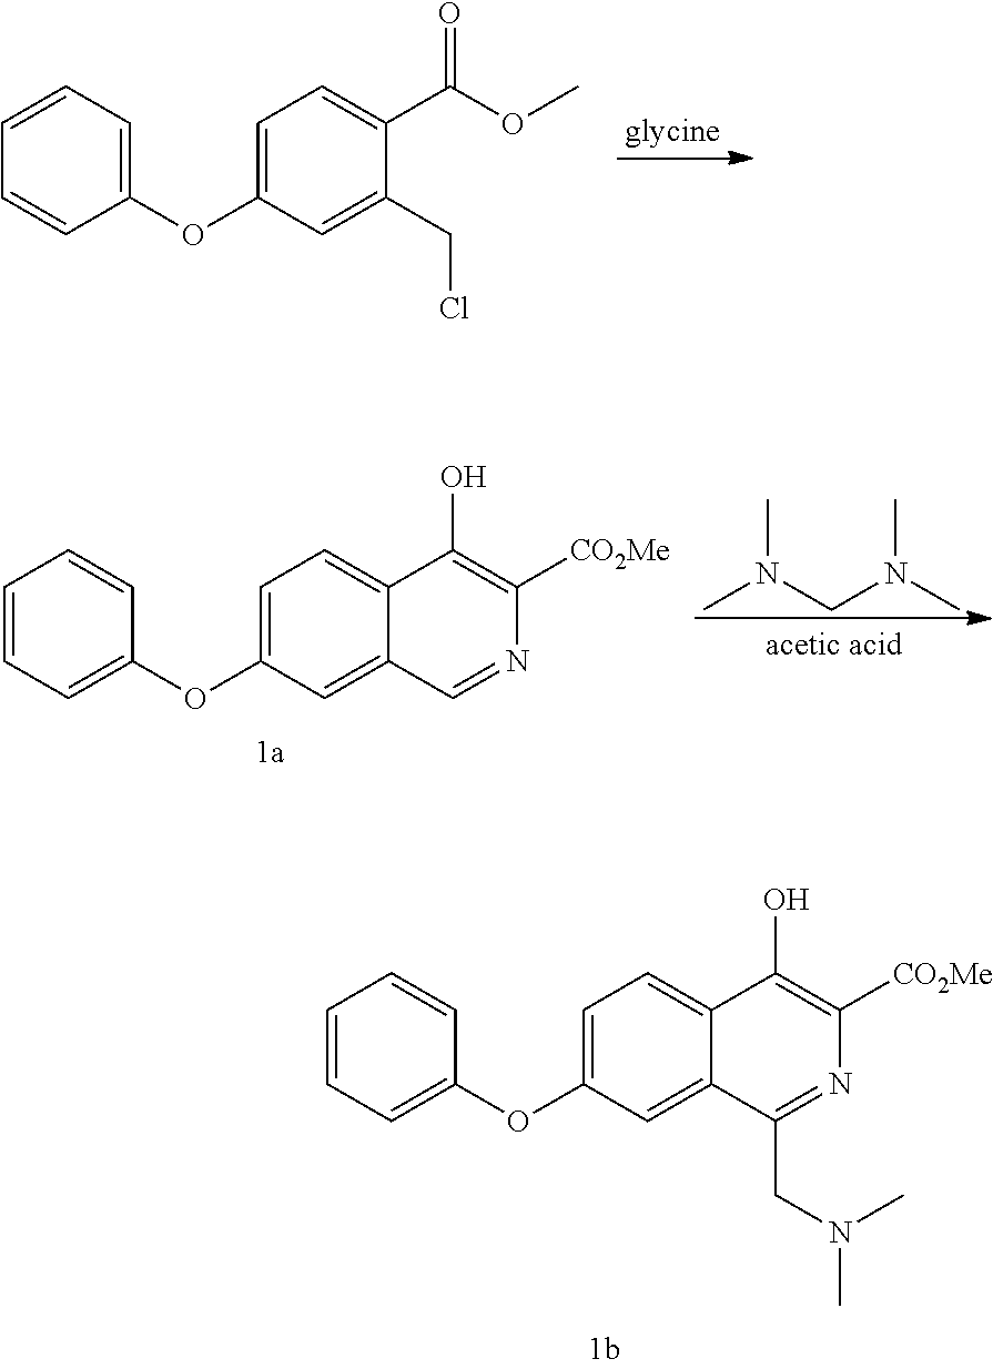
C1=CC=C(OC2=CC=C(C(OC)=O)C(CCl)=C2)C=C1.C1=CC=C(OC2=CC=C3C(=C2)C=NC([CO2Me])=C3O)C=C1.CN(CN(C)C)C.C1=CC=C(OC2=CC=C3C(=C2)C(CN(C)C)=NC([CO2Me])=C3O)C=C1
